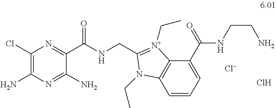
C1(Cl)=C(N)N=C(N)C(C(NCC2=[N+](CC)C3=C(C=CC=C3C(NCCN)=O)N2CC)=O)=N1.[Cl-].Cl
